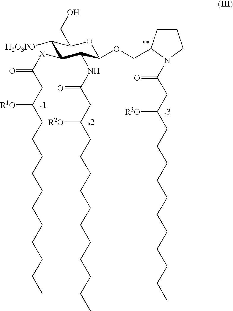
C1([H2O3PO])C([X]C(CC(CCCCCCCCCCC)[R1O])=O)C(NC(CC(CCCCCCCCCCC)[R2O])=O)C(OCC2CCCN2C(CC(CCCCCCCCCCC)[R3O])=O)OC1CO
